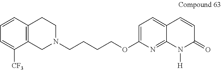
C12=C(CN(CCCCOC3=CC=C4C(=N3)N([H])C(=O)C=C4)CC1)C([CF3])=CC=C2
